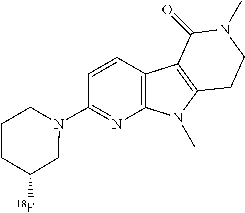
N1(C2=NC3=C(C=C2)C2=C(N3C)CCN(C)C2=O)CC([18F])CCC1
